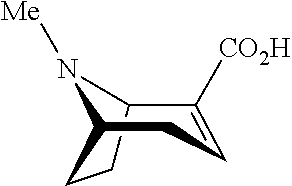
C1([CO2H])=CCC2CCC1N2[Me]
